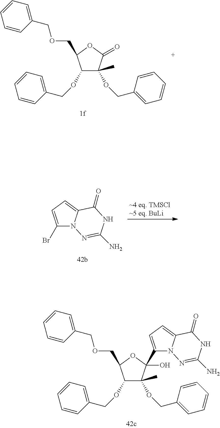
C1=CC=C(COCC2OC(=O)C(OCC3=CC=CC=C3)(C)C2OCC2=CC=CC=C2)C=C1.BrC1=CC=C2N1N=C(N)NC2=O.C1=CC=C(COCC2OC(O)(C3=CC=C4N3N=C(N)NC4=O)C(OCC3=CC=CC=C3)(C)C2OCC2=CC=CC=C2)C=C1
